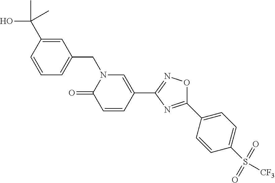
C1=CC(C(O)(C)C)=CC(CN2C(=O)C=CC(C3=NOC(C4=CC=C(S([CF3])(=O)=O)C=C4)=N3)=C2)=C1
